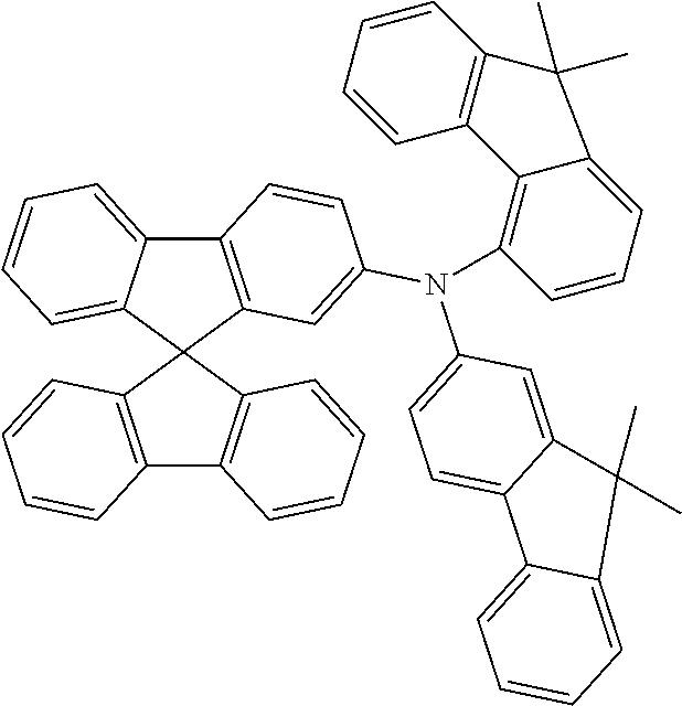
C12=C(C3(C4=C1C=CC=C4)C1=C(C4=CC=CC=C34)C=CC(N(C3=CC=C4C(=C3)C(C)(C)C3=CC=CC=C43)C3=C4C(=CC=C3)C(C)(C)C3=C4C=CC=C3)=C1)C=CC=C2
